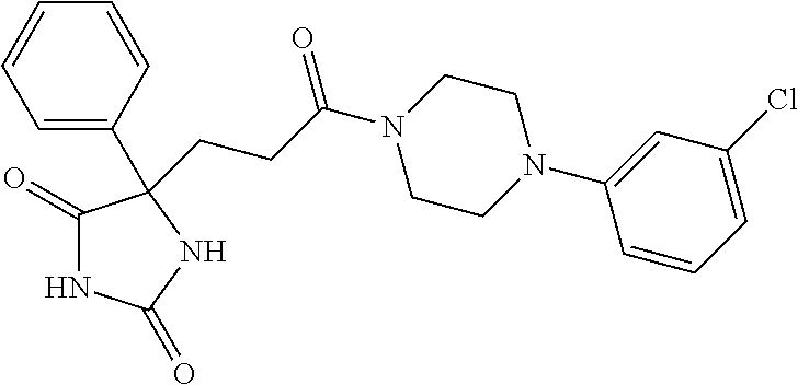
C1(=O)NC(=O)NC1(C1=CC=CC=C1)CCC(N1CCN(C2=CC(Cl)=CC=C2)CC1)=O
